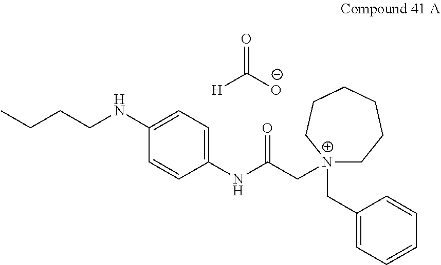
C1(NCCCC)=CC=C(NC(C[N+]2(CC3=CC=CC=C3)CCCCCC2)=O)C=C1.[H]C([O-])=O
